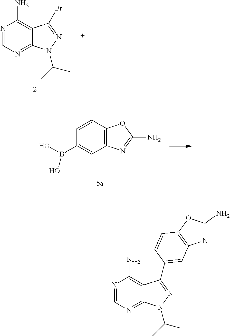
N1=CN=C2C(=C1N)C(Br)=NN2C(C)C.C1=CC2=C(C=C1B(O)O)N=C(N)O2.N1=C2C(=C(N)N=C1)C(C1=CC3=C(OC(N)=N3)C=C1)=NN2C(C)C
